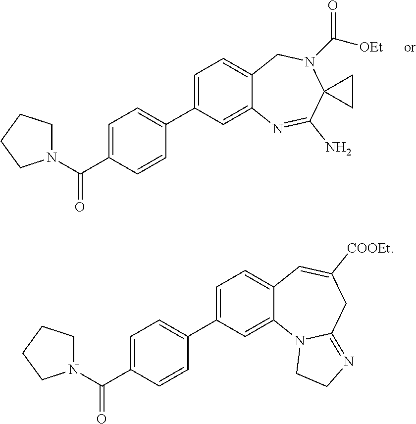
C1(C2=CC=C(C(N3CCCC3)=O)C=C2)=CC=C2C(=C1)N=C(N)C1(N(C([OEt])=O)C2)CC1.C1(C2=CC=C(C(N3CCCC3)=O)C=C2)=CC=C2C(=C1)N1C(=NCC1)CC([COOEt])=C2
